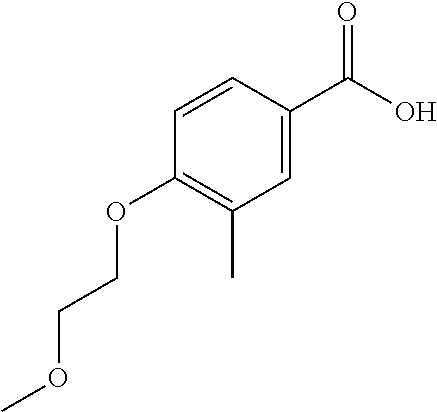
C1(OCCOC)=C(C)C=C(C(O)=O)C=C1
